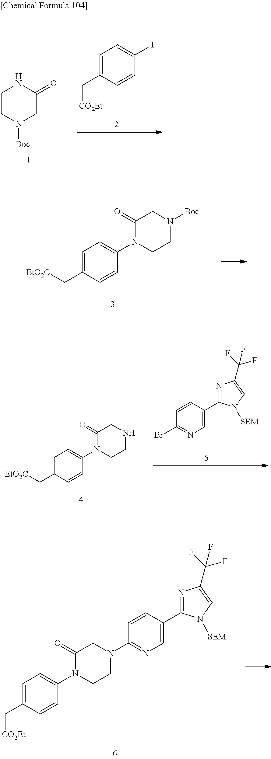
C1CN([Boc])CC(=O)N1.C1=C(C[CO2Et])C=CC(I)=C1.C1=C(C[EtO2C])C=CC(N2CCN([Boc])CC2=O)=C1.C1=C(C[EtO2C])C=CC(N2CCNCC2=O)=C1.C1=C(C2=NC(C(F)(F)F)=CN2[SEM])C=CC(Br)=N1.C1=C(C[CO2Et])C=CC(N2CCN(C3=NC=C(C4=NC(C(F)(F)F)=CN4[SEM])C=C3)CC2=O)=C1
